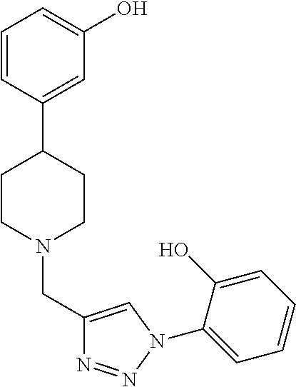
C1=CC(C2CCN(CC3=CN(C4=CC=CC=C4O)N=N3)CC2)=CC(O)=C1
